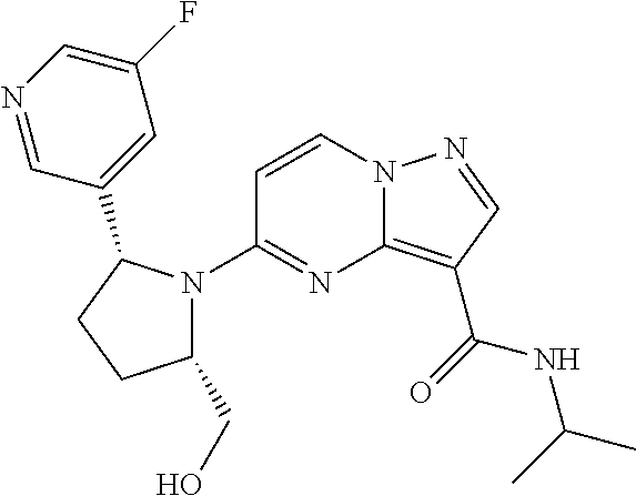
C12=C(C(=O)NC(C)C)C=NN1C=CC(N1C(CO)CCC1C1=CC(F)=CN=C1)=N2
